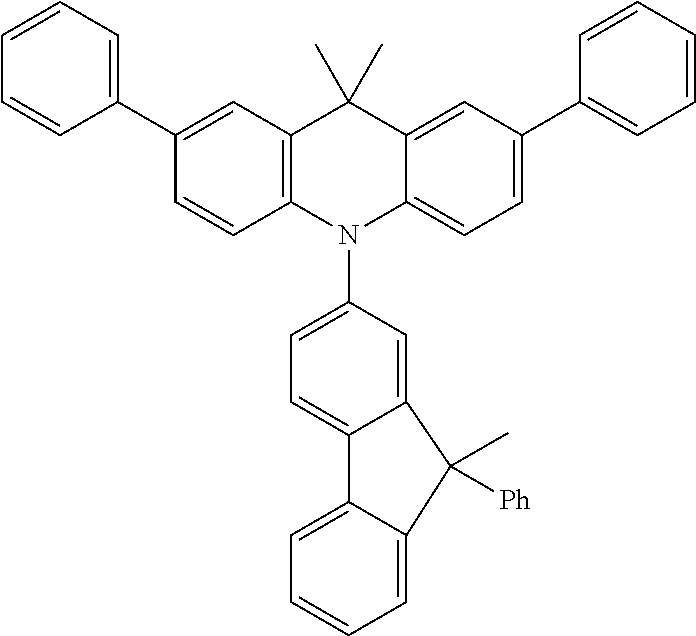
C1(C2=CC=CC=C2)=CC2=C(C=C1)N(C1=CC=C3C(=C1)C(C)([Ph])C1=CC=CC=C31)C1=CC=C(C3=CC=CC=C3)C=C1C2(C)C
